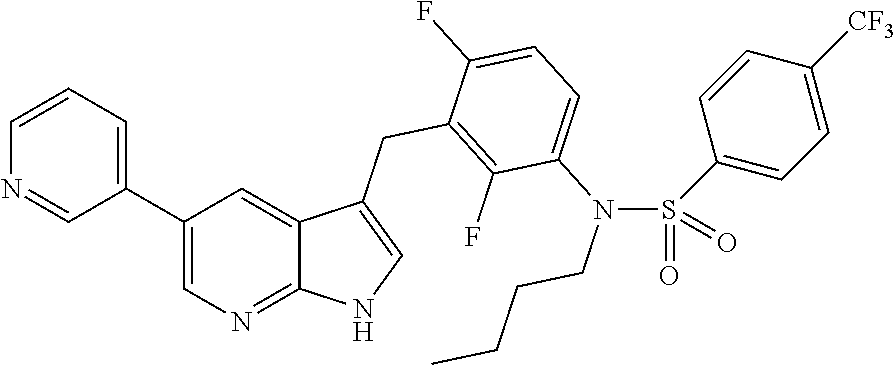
C1(C2=CC=CN=C2)=CN=C2C(=C1)C(CC1=C(F)C(N(CCCC)S(C3=CC=C([CF3])C=C3)(=O)=O)=CC=C1F)=CN2
